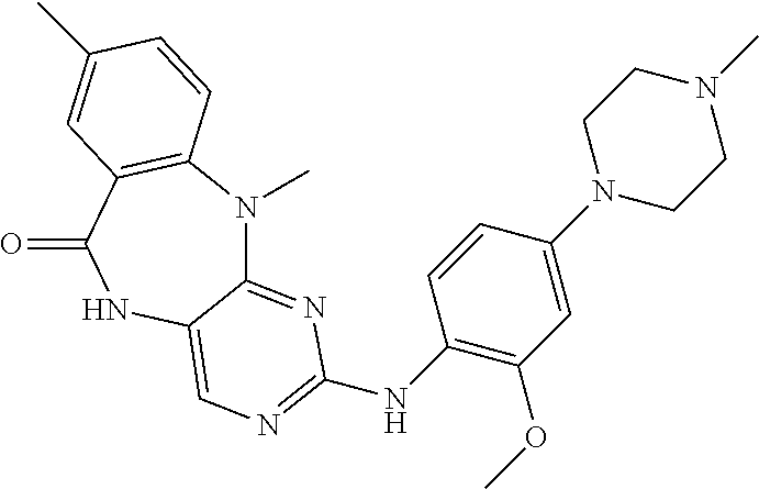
C12=NC(NC3=C(OC)C=C(N4CCN(C)CC4)C=C3)=NC=C1NC(=O)C1=C(N2C)C=CC(C)=C1
